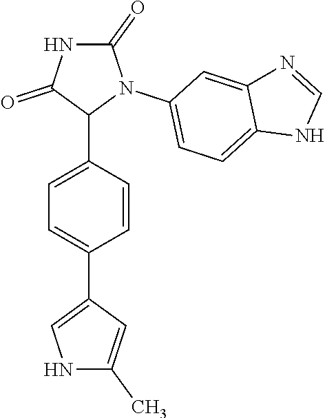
C1=C(C2N(C3=CC=C4C(=C3)N=CN4)C(=O)NC2=O)C=CC(C2=CNC(C)=C2)=C1
